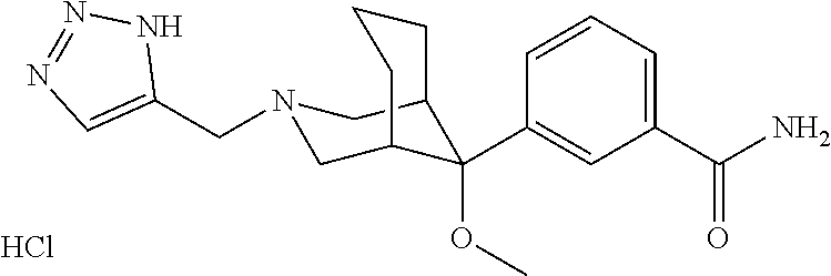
C1(C(N)=O)=CC=CC(C2(OC)C3CN(CC4=CN=NN4)CC2CCC3)=C1.Cl
